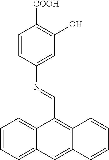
C1=CC=C2C(=C1)C(C=NC1=CC(O)=C([COOH])C=C1)=C1C(=C2)C=CC=C1
